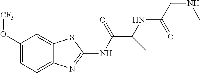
C1(O[CF3])=CC=C2C(=C1)SC(NC(C(NC(=O)CNC)(C)C)=O)=N2
